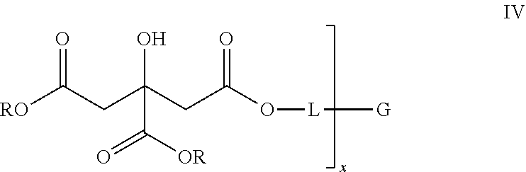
[RO]C(CC(CC(O[L][G])=O)(O)C([OR])=O)=O
